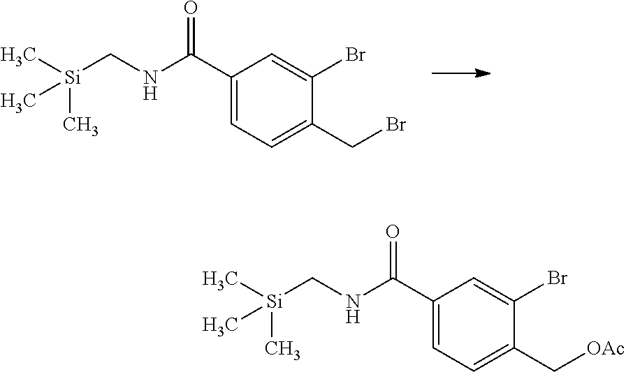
C1(C(NC[Si](C)(C)C)=O)=CC=C(CBr)C(Br)=C1.C1(C(NC[Si](C)(C)C)=O)=CC=C(C[OAc])C(Br)=C1
